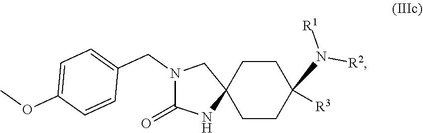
C1CC2(CN(CC3=CC=C(OC)C=C3)C(=O)N2)CCC1([R3])N([R2])[R1]
